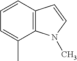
C1=CC2=C(C(C)=C1)N(C)C=C2
